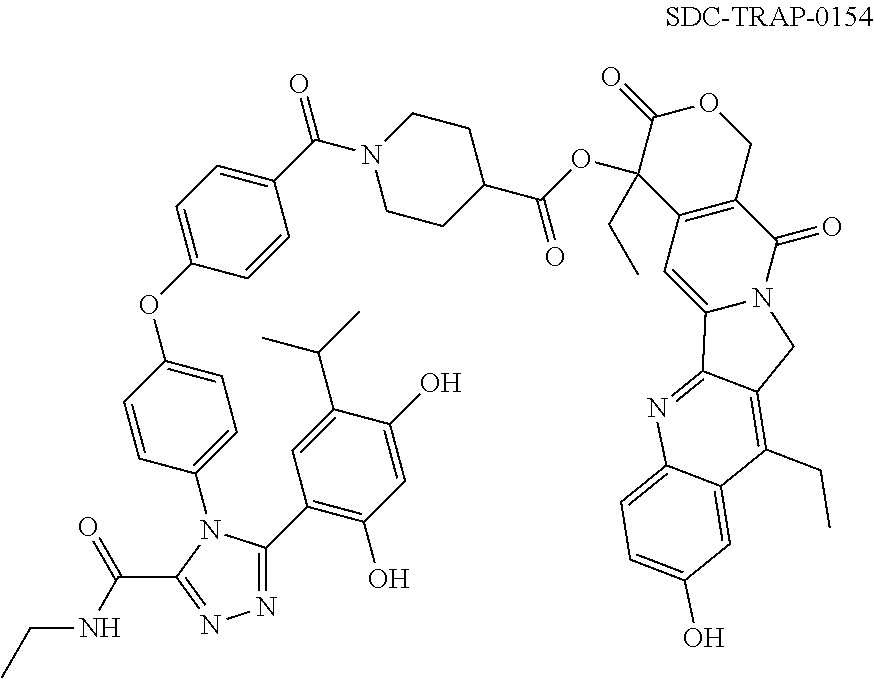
N1=C(C2=C(O)C=C(O)C(C(C)C)=C2)N(C2=CC=C(OC3=CC=C(C(=O)N4CCC(C(OC5(CC)C6=C(COC5=O)C(=O)N5C(=C6)C6=NC7=CC=C(O)C=C7C(CC)=C6C5)=O)CC4)C=C3)C=C2)C(C(NCC)=O)=N1
